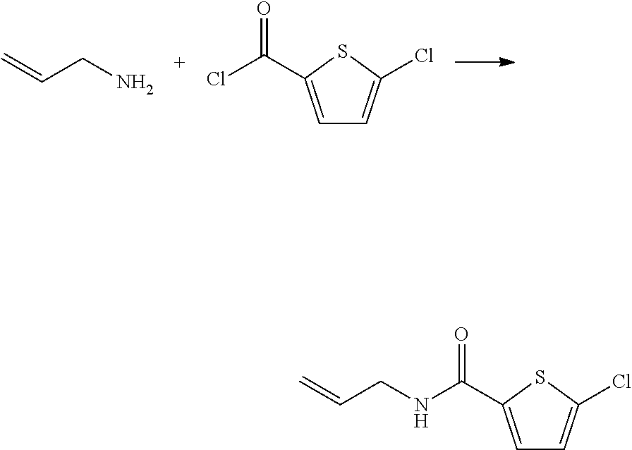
C=CCN.C1=C(C(=O)Cl)SC(Cl)=C1.C1=C(C(=O)NCC=C)SC(Cl)=C1
